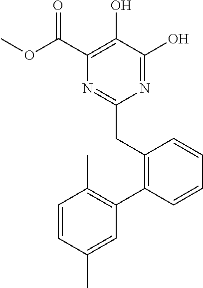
N1=C(O)C(O)=C(C(OC)=O)N=C1CC1=C(C2=C(C)C=CC(C)=C2)C=CC=C1
